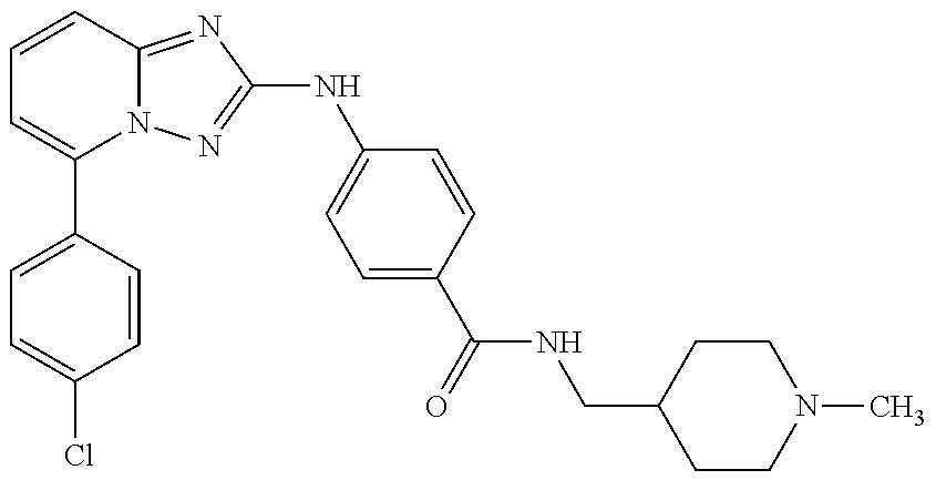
C1=C(C2=CC=CC3=NC(NC4=CC=C(C(=O)NCC5CCN(C)CC5)C=C4)=NN23)C=CC(Cl)=C1
